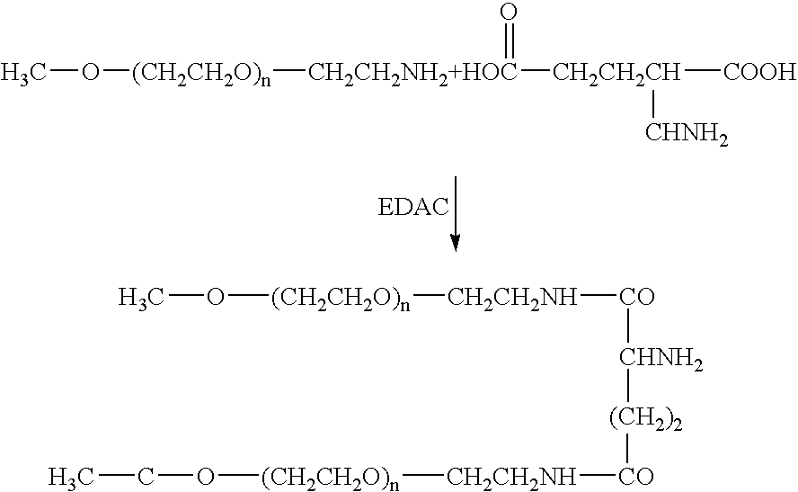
CO[(CH2CH2O)n][CH2CH2NH2+HOC]([CH2CH2CH]([COOH])[CHNH2])=O.CO[(CH2CH2O)n][CH2CH2NH][CO][CHNH2][(CH2)2][CO][CH2CH2NH][(CH2CH2O)n]OCC
